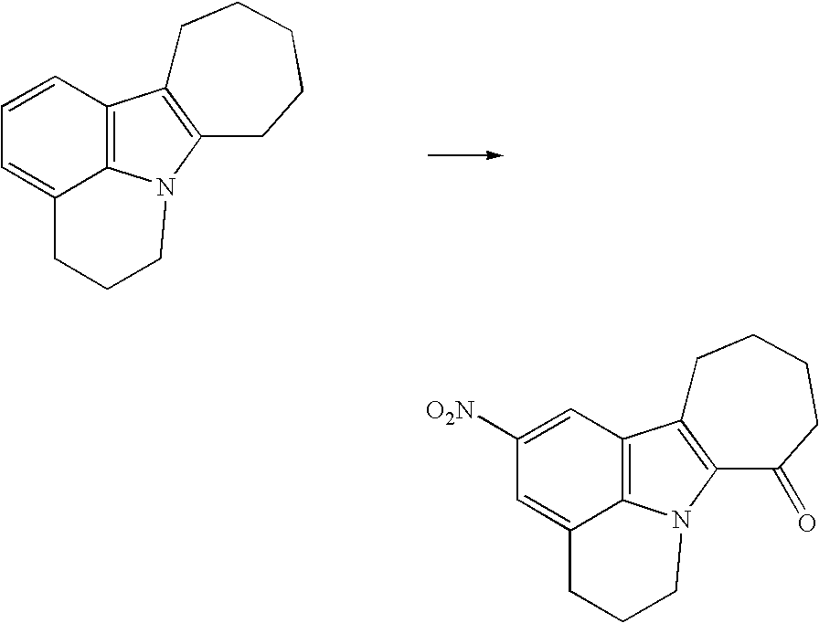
C1=CC2=C3C(=C1)CCCN3C1=C2CCCCC1.C1([O2N])=CC2=C3C(=C1)CCCN3C1=C2CCCCC1=O
